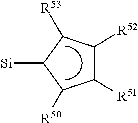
[Si]C1C([R50])C([R51])C([R52])C1[R53]
